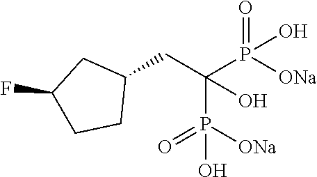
C1(CC(P([ONa])(=O)O)(P([ONa])(=O)O)O)CC(F)CC1
